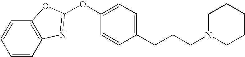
C1(CCCN2CCCCC2)=CC=C(OC2=NC3=C(C=CC=C3)O2)C=C1
